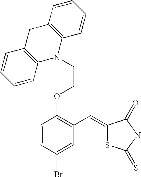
O(C1=C(C=C2SC(=S)NC2=O)C=C(Br)C=C1)CCN1C2=C(CC3=C1C=CC=C3)C=CC=C2
